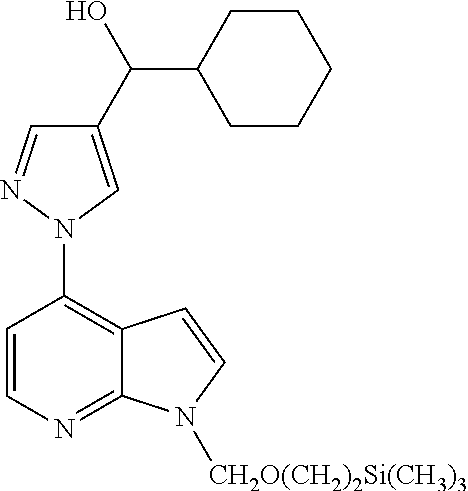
C1(C(O)C2CCCCC2)=CN(C2=C3C(=NC=C2)N([CH2O(CH2)2Si(CH3)3])C=C3)N=C1
